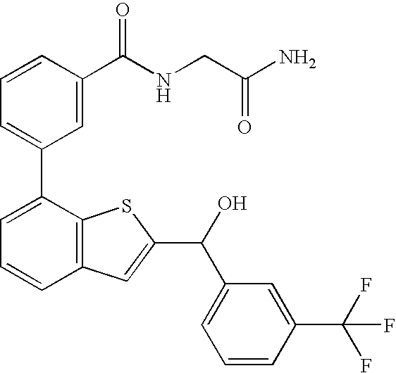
C1=CC(C(NCC(N)=O)=O)=CC(C2=CC=CC3=C2SC(C(C2=CC=CC(C(F)(F)F)=C2)O)=C3)=C1
